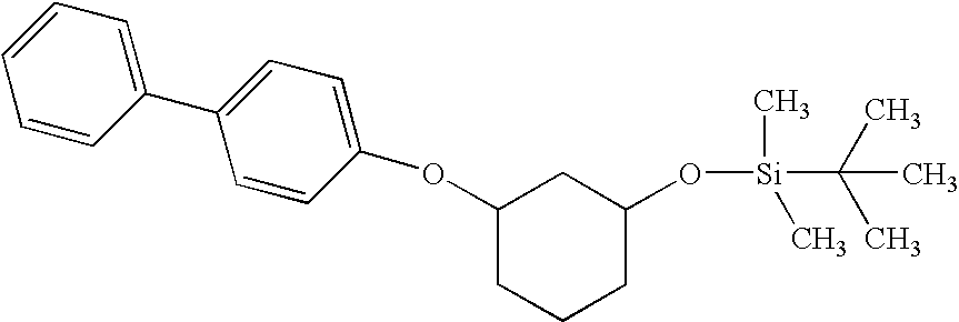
C1(OC2=CC=C(C3=CC=CC=C3)C=C2)CCCC(O[Si](C)(C)C(C)(C)C)C1
